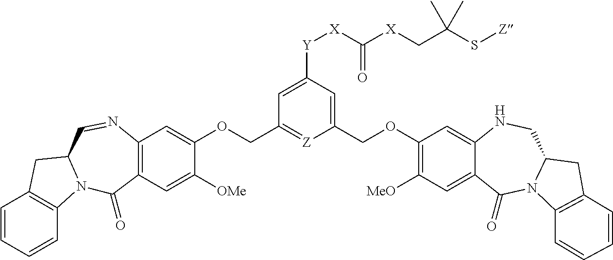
C1=CC=CC2=C1CC1N2C(=O)C2=C(N=C1)C=C(OCC1=[Z]C(COC3=C([MeO])C=C4C(=C3)NCC3N(C4=O)C4=C(C3)C=CC=C4)=CC([Y][X]C(=O)[X]CC(S[Z])(C)C)=C1)C([OMe])=C2
